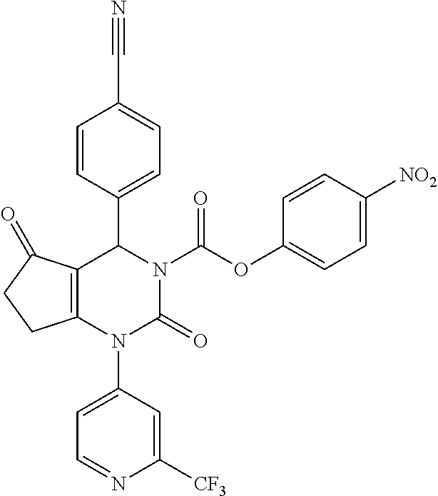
C1=CC(C2N(C(OC3=CC=C([NO2])C=C3)=O)C(=O)N(C3=CC=NC([CF3])=C3)C3=C2C(=O)CC3)=CC=C1C#N
